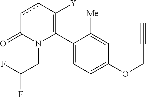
C1(C2=C([Y])ccC(=O)N2CC(F)F)=CC=C(OCC#C)C=C1[Me]
